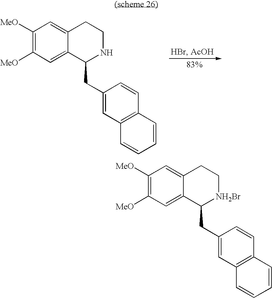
C1([MeO])=C([MeO])C=C2C(=C1)CCNC2CC1=CC2=C(C=C1)C=CC=C2.C1([MeO])=C([MeO])C=C2C(=C1)CC[NH2Br]C2CC1=CC2=C(C=C1)C=CC=C2
